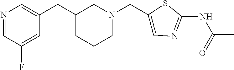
N1=CC(F)=CC(CC2CN(CC3=CN=C(NC(=O)C)S3)CCC2)=C1
